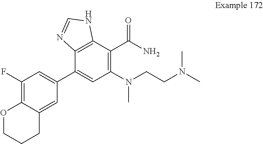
C1(F)=C2C(=CC(C3=CC(N(CCN(C)C)C)=C(C(N)=O)C4=C3N=CN4)=C1)CCCO2
